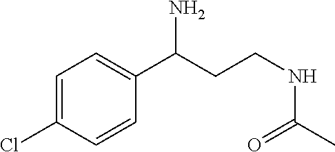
C1=C(Cl)C=CC(C(CCNC(C)=O)N)=C1
